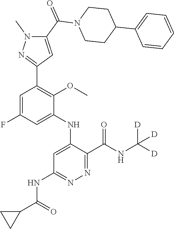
C1=C(NC2=CC(NC(C3CC3)=O)=NN=C2C(NC([D])([D])[D])=O)C(OC)=C(C2=NN(C)C(C(N3CCC(C4=CC=CC=C4)CC3)=O)=C2)C=C1F
